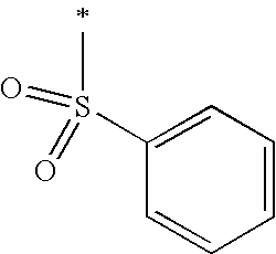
C1=C(S(C)(=O)=O)C=CC=C1
